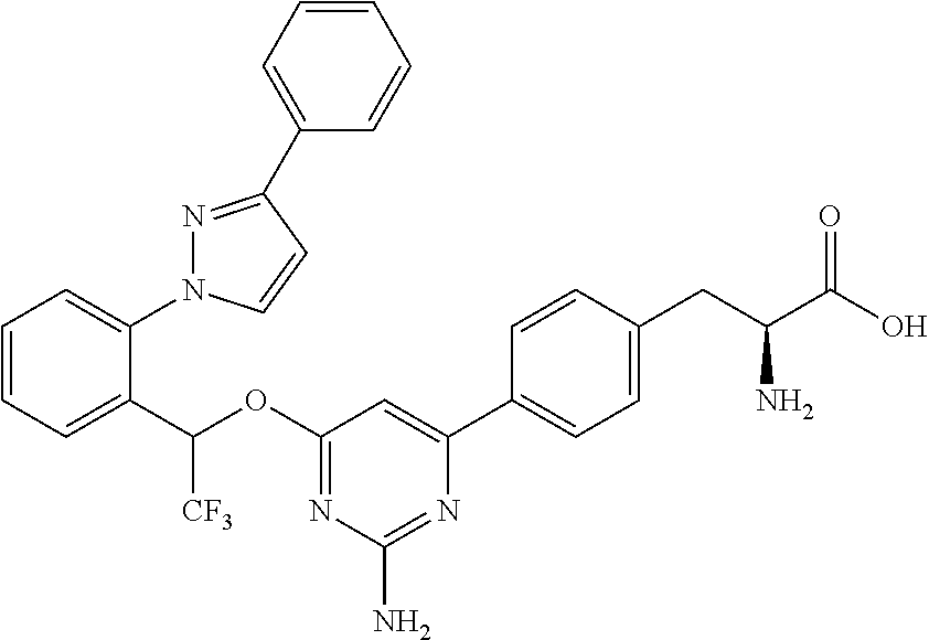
C1=CC=C(C(OC2=NC(N)=NC(C3=CC=C(CC(C(O)=O)N)C=C3)=C2)[CF3])C(N2N=C(C3=CC=CC=C3)C=C2)=C1
